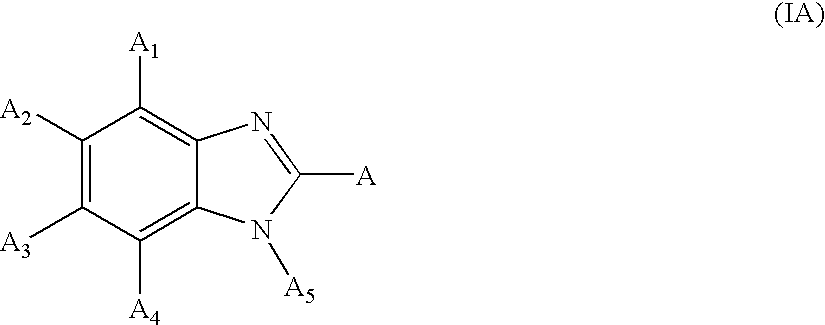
C1([A2])=C([A3])C([A4])=C2C(=C1[A1])N=C([A])N2[A5]
